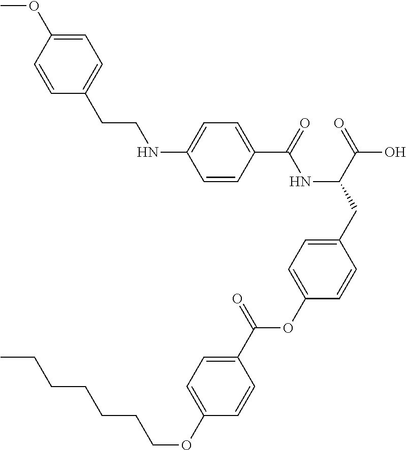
C1=CC(C(=O)NC(CC2=CC=C(OC(C3=CC=C(OCCCCCCC)C=C3)=O)C=C2)C(=O)O)=CC=C1NCCC1=CC=C(OC)C=C1
